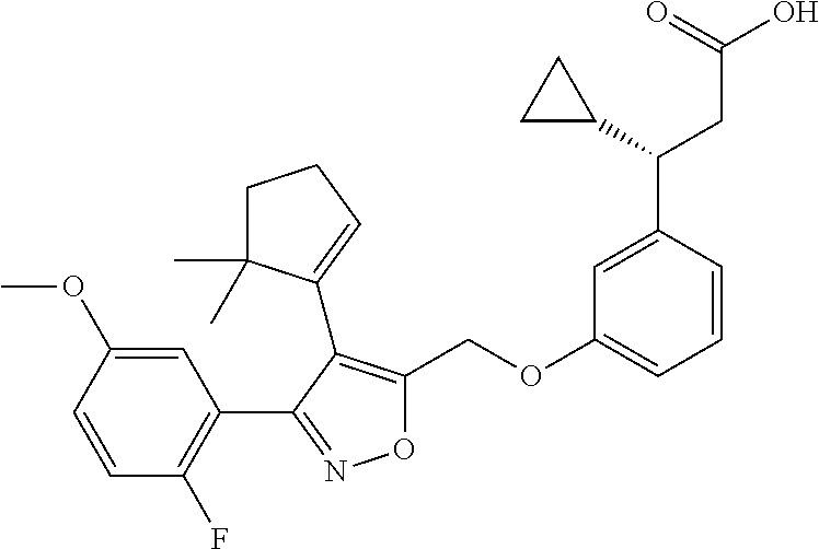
C1(C2=NOC(COC3=CC=CC(C(CC(=O)O)C4CC4)=C3)=C2C2=CCCC2(C)C)=C(F)C=CC(OC)=C1
